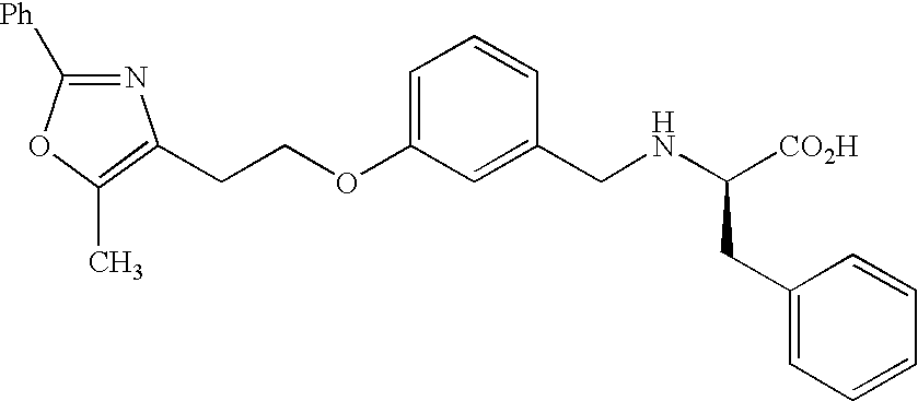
N1=C([Ph])OC(C)=C1CCOC1=CC=CC(CNC(CC2=CC=CC=C2)[CO2H])=C1
